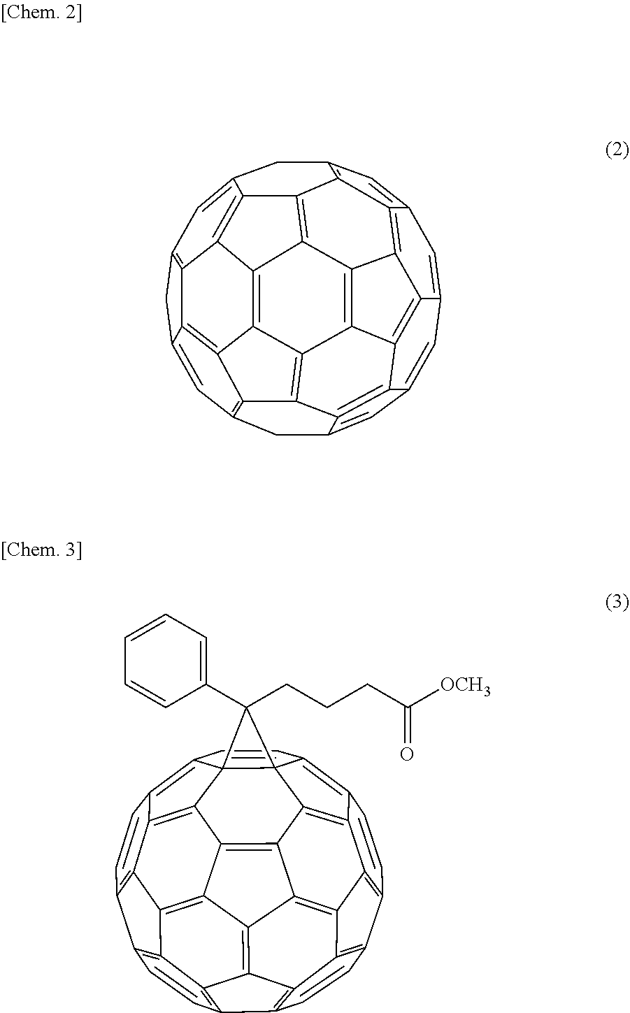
C1=C2C=C3C=C4CC5=C6C7=C8C9=C%10C%11=C%12C(=CC%13=C%11C(=C69)C(=C5)C%13)CC5=C6C%12=C%10C9=C8C(=C2C9=C6C1=C5)C3=C47.C1=CC2=C3C45C6=C2C2=C1C1=C7C2=C2C6=C6C8=C9C%10=C(C=CC%11=C(C4(C6=C%11%10)C5(C4=CC=CC=C4)CCCC(=O)[OCH3])C=C3)C3=C9C4=C(C(=C7C4=C28)C=C1)C=C3
